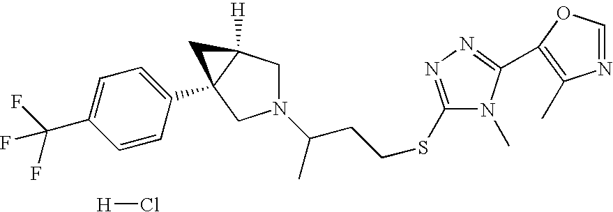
N1(C(CCSC2=NN=C(C3=C(C)N=CO3)N2C)C)CC2([H])C(C3=CC=C(C(F)(F)F)C=C3)(C1)C2.[H]Cl
